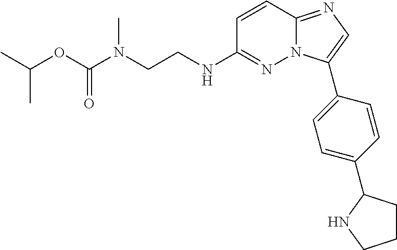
C1=CC2=NC=C(C3=CC=C(C4CCCN4)C=C3)N2N=C1NCCN(C(OC(C)C)=O)C
